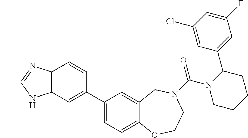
C1(C2=CC3=C(C=C2)N=C(C)N3)=CC=C2C(=C1)CN(C(N1CCCCC1C1=CC(F)=CC(Cl)=C1)=O)CCO2
